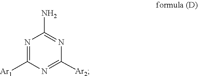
N1=C(N)N=C([Ar1])N=C1[Ar2]
